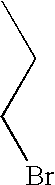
CCCBr
